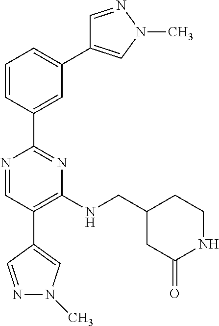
C1=CC(C2=NC(NCC3CC(=O)NCC3)=C(C3=CN(C)N=C3)C=N2)=CC(C2=CN(C)N=C2)=C1
